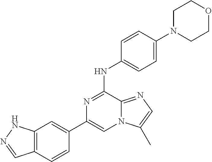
C1(C2=CC3=C(C=C2)C=NN3)=CN2C(=NC=C2C)C(NC2=CC=C(N3CCOCC3)C=C2)=N1
